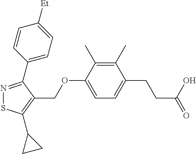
N1=C(C2=CC=C([Et])C=C2)C(COC2=CC=C(CCC(=O)O)C(C)=C2C)=C(C2CC2)S1
